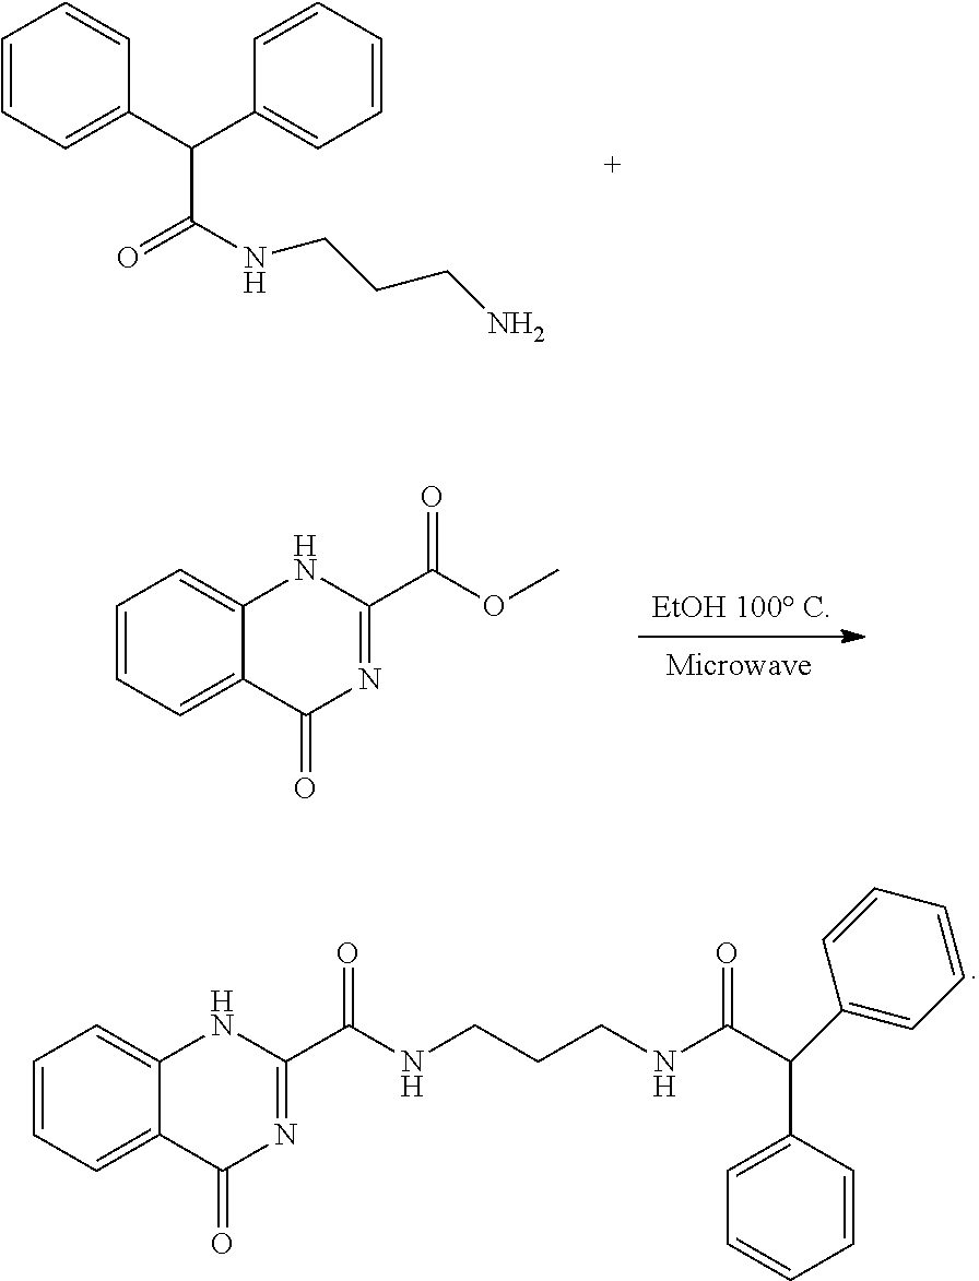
C1=CC=C(C(C2=CC=CC=C2)C(NCCCN)=O)C=C1.C1=CC=C2C(=C1)NC(C(OC)=O)=NC2=O.C1=CC=C2C(=C1)NC(C(NCCCNC(C(C1=CC=CC=C1)C1=CC=CC=C1)=O)=O)=NC2=O
